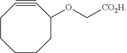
C1CCCCC(OC[CO2H])C#C1
